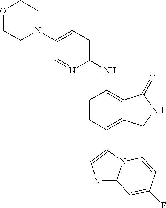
N1(C2=CC=C(NC3=C4C(=C(C5=CN=C6N5C=CC(F)=C6)C=C3)CNC4=O)N=C2)CCOCC1
